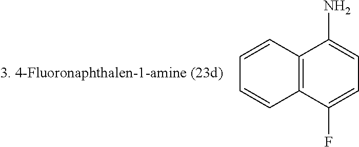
C1=CC2=C(C=C1)C(F)=CC=C2N
